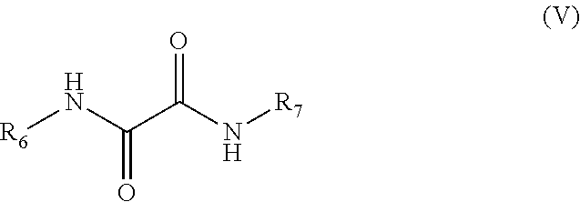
[R7]NC(C(N[R6])=O)=O
